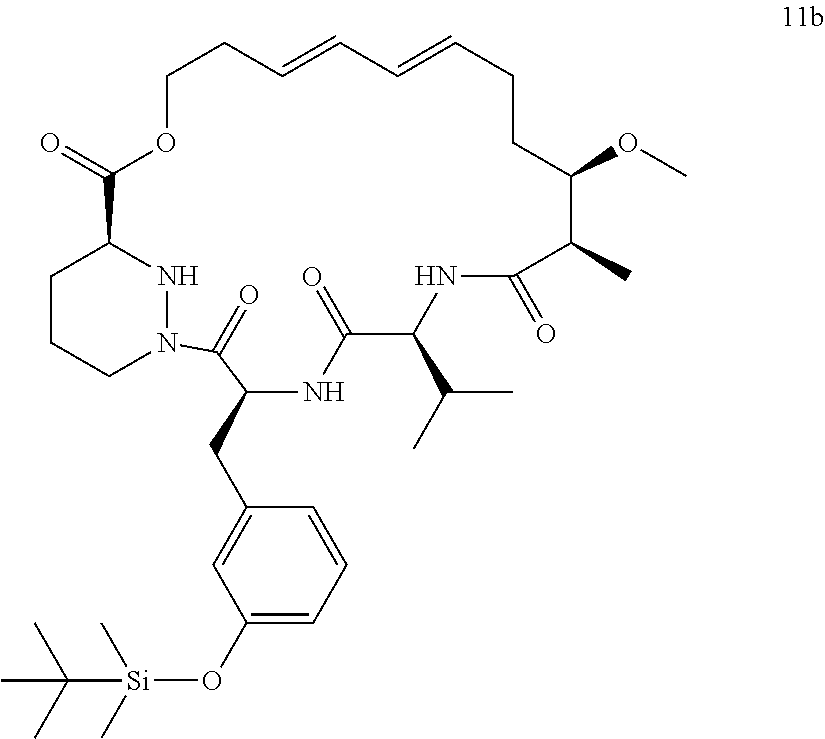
C1COC(=O)C2CCCN(N2)C(=O)C(CC2=CC(O[Si](C)(C)C(C)(C)C)=CC=C2)NC(=O)C(C(C)C)NC(=O)C(C)C(OC)CCC=CC=C1
